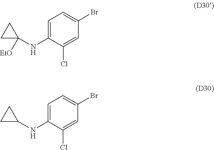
C1=C(NC2([EtO])CC2)C(Cl)=CC(Br)=C1.C1=C(NC2CC2)C(Cl)=CC(Br)=C1
